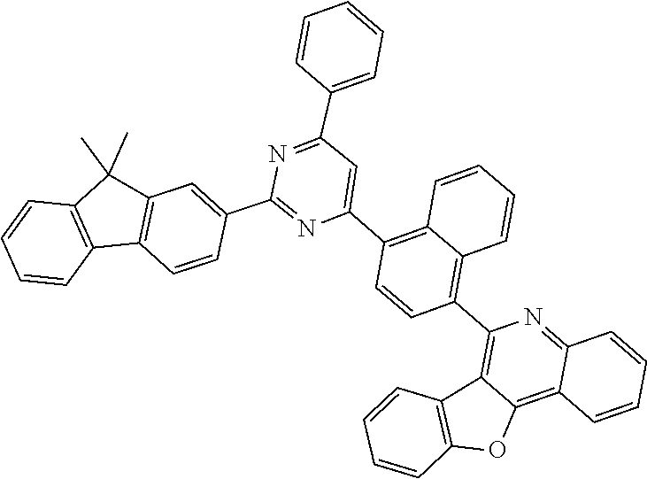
C1=CC2=C(C3=C(C=C(C4=NC(C5=C6C=CC=CC6=C(C6=C7C(=C8C(=N6)C=CC=C8)OC6=C7C=CC=C6)C=C5)=CC(C5=CC=CC=C5)=N4)C=C3)C2(C)C)C=C1
